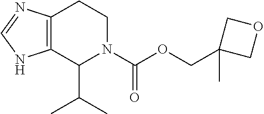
C12=C(C(C(C)C)N(C(OCC3(C)COC3)=O)CC1)NC=N2
